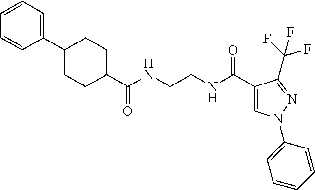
C1CC(C(NCCNC(C2=CN(C3=CC=CC=C3)N=C2C(F)(F)F)=O)=O)CCC1C1=CC=CC=C1
